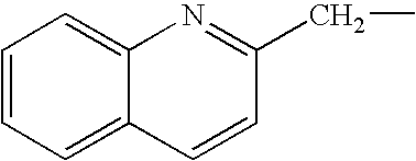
C1=CC=C2C(=C1)N=C(CC)C=C2
